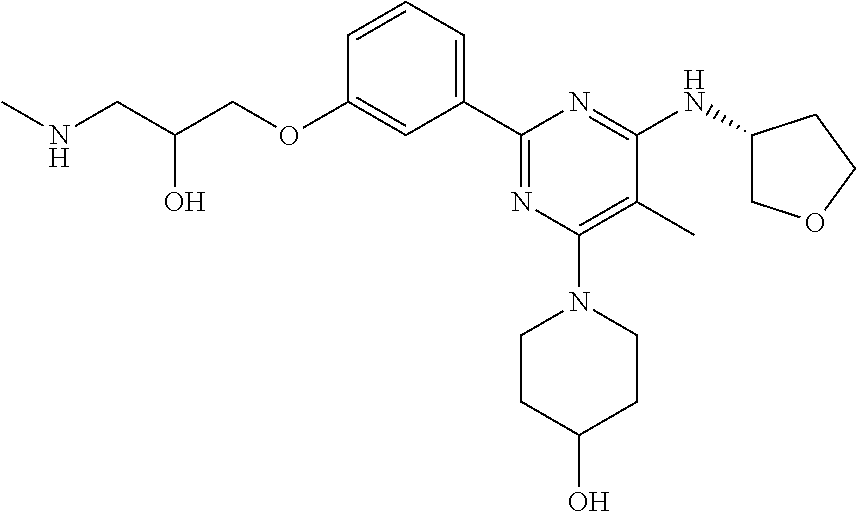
C1=CC=C(C2=NC(N3CCC(O)CC3)=C(C)C(NC3COCC3)=N2)C=C1OCC(CNC)O
